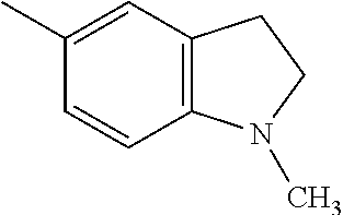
C12=C(C=C(C)C=C1)CCN2C
